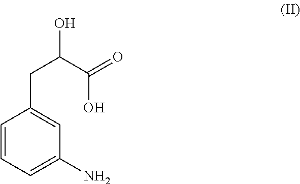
C1=CC=C(N)C=C1CC(C(O)=O)O
